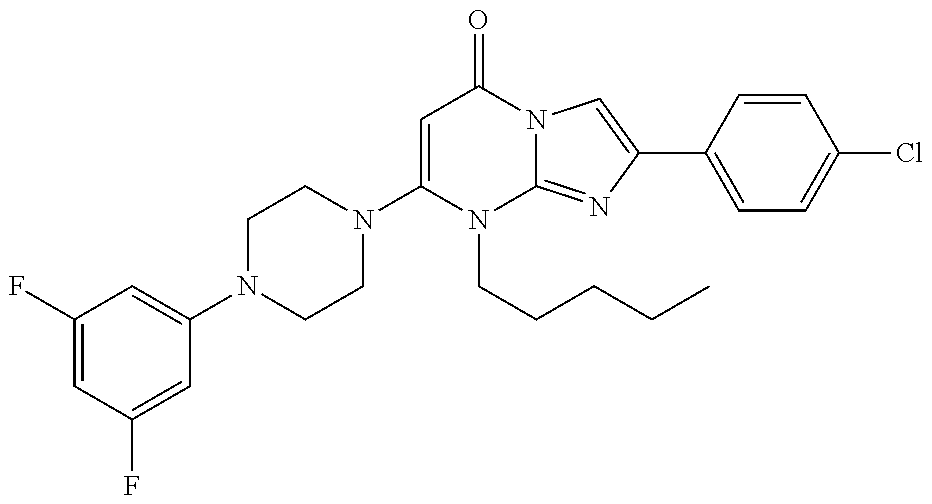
N1(C2=CC(=O)N3C(=NC(C4=CC=C(Cl)C=C4)=C3)N2CCCCC)CCN(C2=CC(F)=CC(F)=C2)CC1
